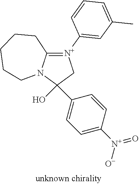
C1(O)(C2=CC=C([N+]([O-])=O)C=C2)C[N+](C2=CC(C)=CC=C2)=C2N1CCCCC2
